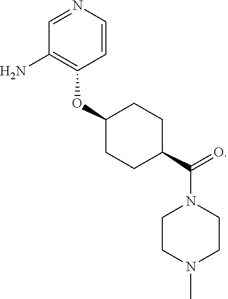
C1=CN=CC(N)=C1OC1CCC(C(=O)N2CCN(C)CC2)CC1
